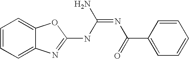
C12=CC=CC=C1N=C(NC(=NC(=O)C1=CC=CC=C1)N)O2
